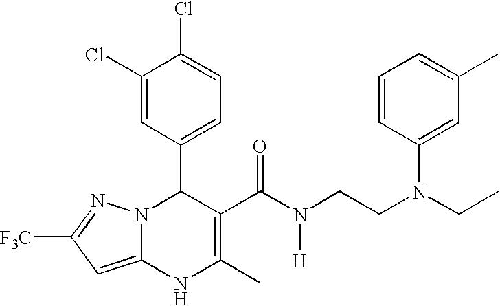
C1(Cl)=CC(C2N3C(=CC([F3C])=N3)NC(C)=C2C(N([H])CCN(C2=CC(C)=CC=C2)CC)=O)=CC=C1Cl
